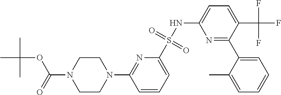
C1CN(C2=NC(S(NC3=CC=C(C(F)(F)F)C(C4=CC=CC=C4C)=N3)(=O)=O)=CC=C2)CCN1C(=O)OC(C)(C)C
